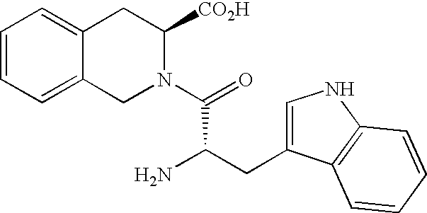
C1=CC=C2C(=C1)CC([CO2H])N(C(=O)C(CC1=CNC3=C1C=CC=C3)N)C2
